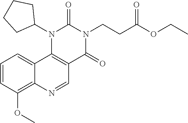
N1(C2CCCC2)C2=C(C(=O)N(CCC(OCC)=O)C1=O)C=NC1=C(OC)C=CC=C21
